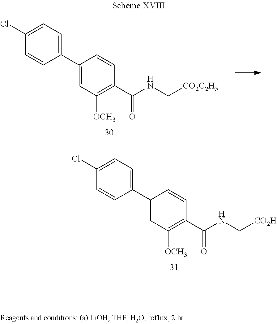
C1(C2=CC=C(Cl)C=C2)=CC([OCH3])=C(C(NC[CO2H])=O)C=C1.C1(C2=CC=C(Cl)C=C2)=CC([OCH3])=C(C(NC[CO2C2H5])=O)C=C1
